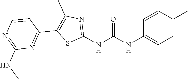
C1=C(C)C=CC(NC(NC2=NC(C)=C(C3=NC(NC)=NC=C3)S2)=O)=C1
